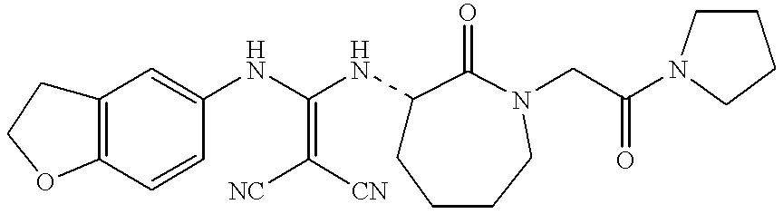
C12=C(C=CC(NC(NC3CCCCN(CC(N4CCCC4)=O)C3=O)=C([NC])[CN])=C1)OCC2
